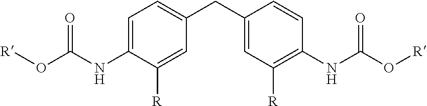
C1=C(NC(O[R])=O)C([R])=CC(CC2=CC([R])=C(NC(O[R])=O)C=C2)=C1
